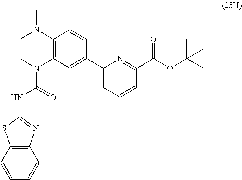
C12=C(C=CC=C1)N=C(NC(N1C3=C(N(C)CC1)C=CC(C1=CC=CC(C(OC(C)(C)C)=O)=N1)=C3)=O)S2
